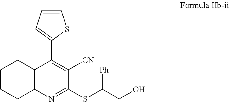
C1CCC2=C(C1)C(C1=CC=CS1)=C([CN])C(SC(CO)[Ph])=N2
